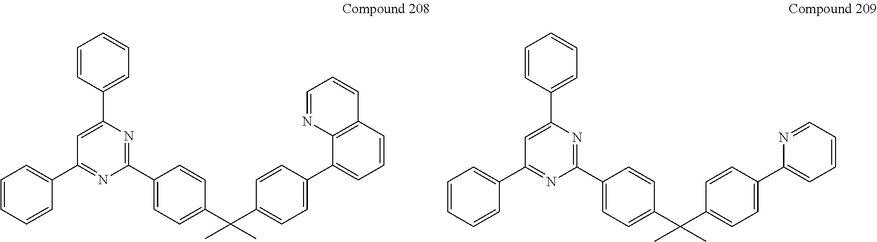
C1(C2=CC=CC=C2)=CC(C2=CC=CC=C2)=NC(C2=CC=C(C(C3=CC=C(C4=CC=CC5=C4N=CC=C5)C=C3)(C)C)C=C2)=N1.C1(C2=CC=CC=C2)=CC(C2=CC=CC=C2)=NC(C2=CC=C(C(C3=CC=C(C4=CC=CC=N4)C=C3)(C)C)C=C2)=N1
